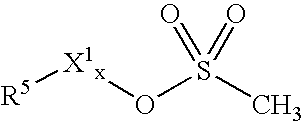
[R5][X1x]OS(C)(=O)=O
